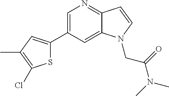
C1=C(C2=CC(C)=C(Cl)S2)C=C2C(=N1)C=CN2CC(N(C)C)=O
